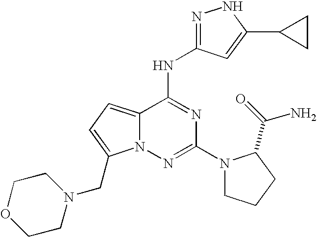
C1(N2CCCC2C(=O)N)=NN2C(=CC=C2CN2CCOCC2)C(NC2=NNC(C3CC3)=C2)=N1
